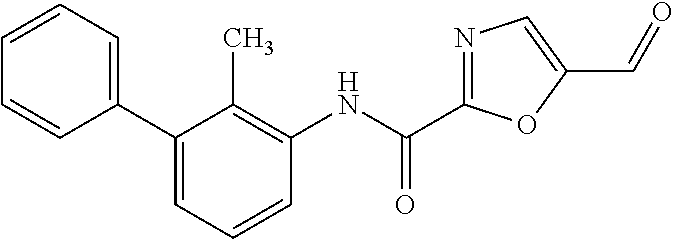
C1(C2=CC=CC=C2)=CC=CC(NC(C2=NC=C(C=O)O2)=O)=C1C
